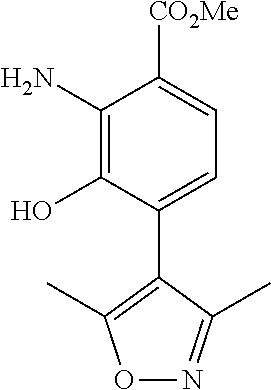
C1=C([CO2Me])C(N)=C(O)C(C2=C(C)ON=C2C)=C1
